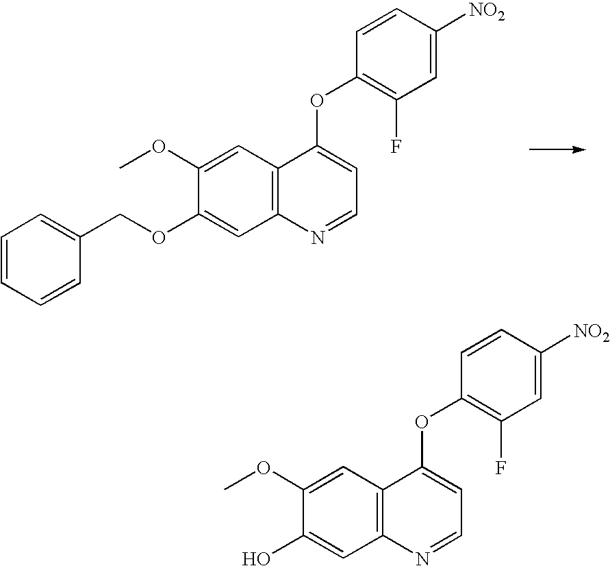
C1=CC=CC(COC2=CC3=C(C=C2OC)C(OC2=C(F)C=C([NO2])C=C2)=CC=N3)=C1.OC1=CC2=C(C=C1OC)C(OC1=C(F)C=C([NO2])C=C1)=CC=N2
